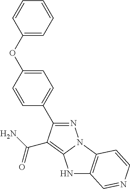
N1=C(C2=CC=C(OC3=CC=CC=C3)C=C2)C(C(N)=O)=C2N1C1=C(N2)C=NC=C1
